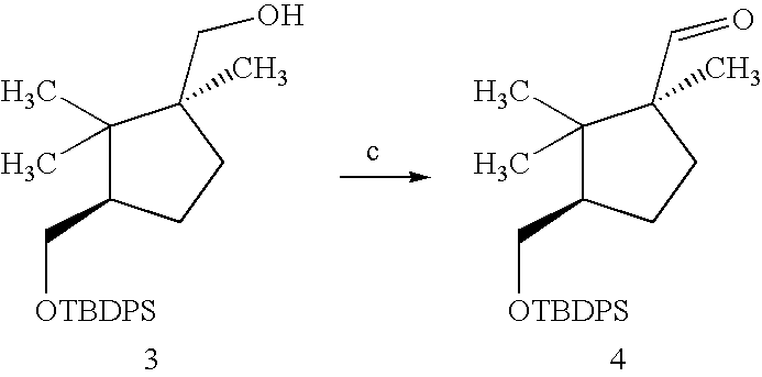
C1(C)(C)C(C[OTBDPS])CCC1(CO)C.C1(C)(C)C(C[OTBDPS])CCC1(C=O)C
